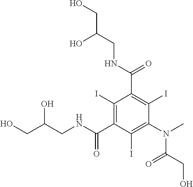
C1(C(NCC(CO)O)=O)=C(I)C(C(NCC(CO)O)=O)=C(I)C(N(C)C(CO)=O)=C1I
